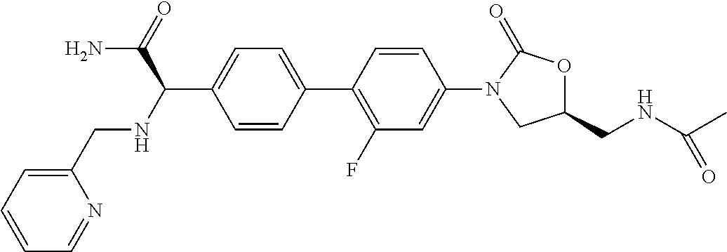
C1(C(C(N)=O)NCC2=CC=CC=N2)=CC=C(C2=C(F)C=C(N3CC(CNC(C)=O)OC3=O)C=C2)C=C1
